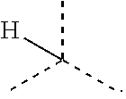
CC(C)(C)[H]
